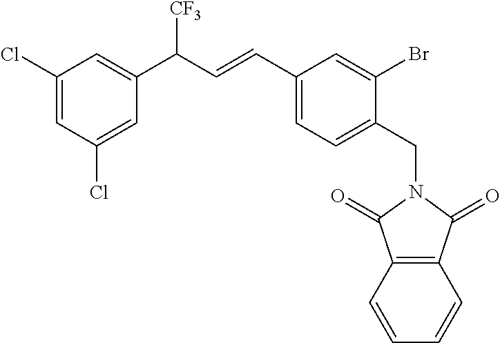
C1(CN2C(=O)C3=C(C2=O)C=CC=C3)=CC=C(C=CC(C2=CC(Cl)=CC(Cl)=C2)[CF3])C=C1Br
